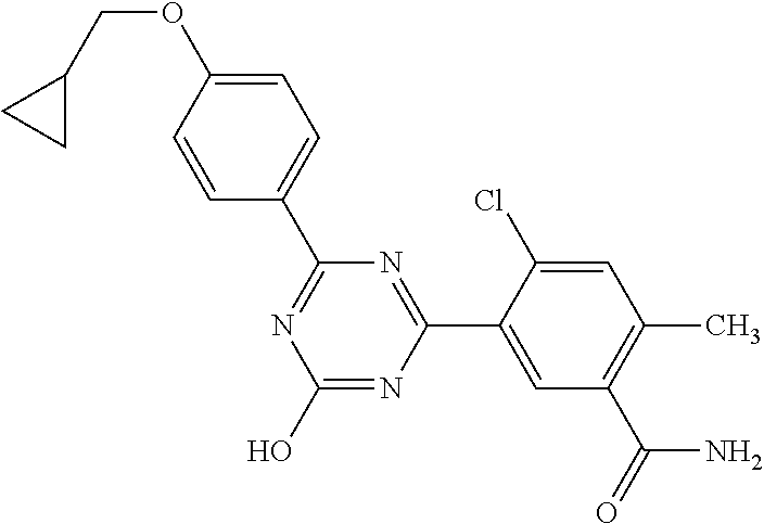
N1=C(C2=CC=C(OCC3CC3)C=C2)N=C(C2=CC(C(N)=O)=C(C)C=C2Cl)N=C1O
